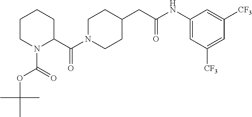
C(N1CCC(CC(NC2=CC([CF3])=CC([CF3])=C2)=O)CC1)(C1CCCCN1C(=O)OC(C)(C)C)=O
